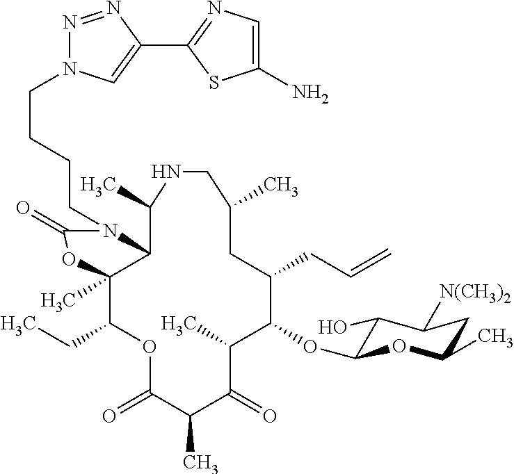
C12C(C)(C(CC)OC(=O)C(C)C(=O)C(C)C(OC3C(O)C([N(CH3)2])CC(C)O3)C(CC=C)CC(C)CNC1C)OC(=O)N2CCCCN1N=NC(C2=NC=C(N)S2)=C1
